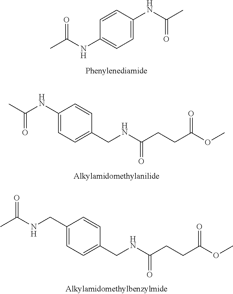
C1=CC(NC(C)=O)=CC=C1NC(C)=O.C1(NC(C)=O)=CC=C(CNC(CCC(OC)=O)=O)C=C1.C1(CNC(C)=O)=CC=C(CNC(CCC(OC)=O)=O)C=C1
